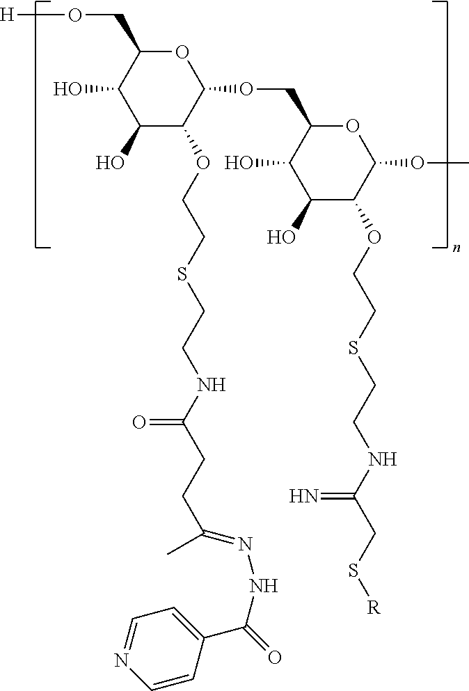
O1C(CO[H])C(O)C(O)C(OCCSCCNC(CCC(C)=NNC(C2=CC=NC=C2)=O)=O)C1OCC1C(O)C(O)C(OCCSCCNC(=N)CS[R])C(OC)O1
